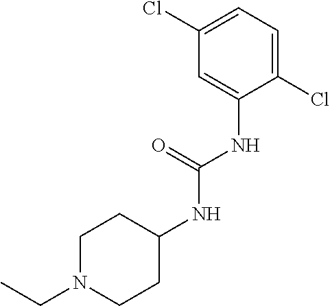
C1(Cl)=CC=C(Cl)C=C1NC(NC1CCN(CC)CC1)=O
